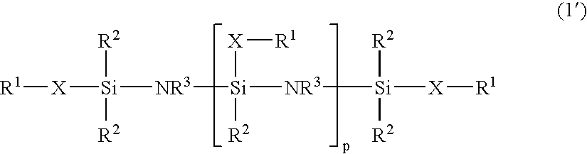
[R1][X][Si]([R2])([R2])[NR3][Si]([X][R1])([R2])[NR3][Si]([R2])([R2])[X][R1]
